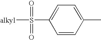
C1=CC(C)=CC=C1S([alkyl])(=O)=O
